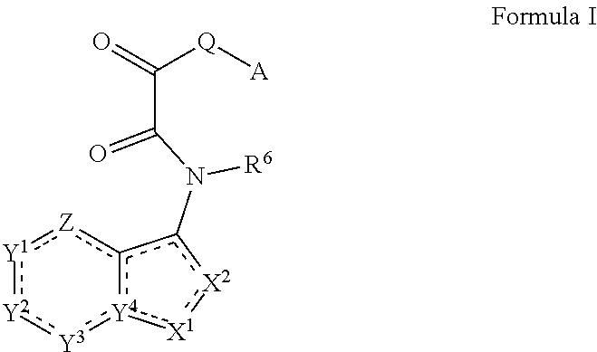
[Y1]1:[Y2]:[Y3]:[Y4]2c([Z]:1)c(N([R6])C(C([Q][A])=O)=O)[X2]:[X1]:2
